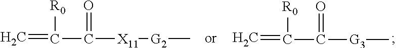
C=C([R0])C([X11][G2]C)=O.C=C([R0])C([G3]C)=O
